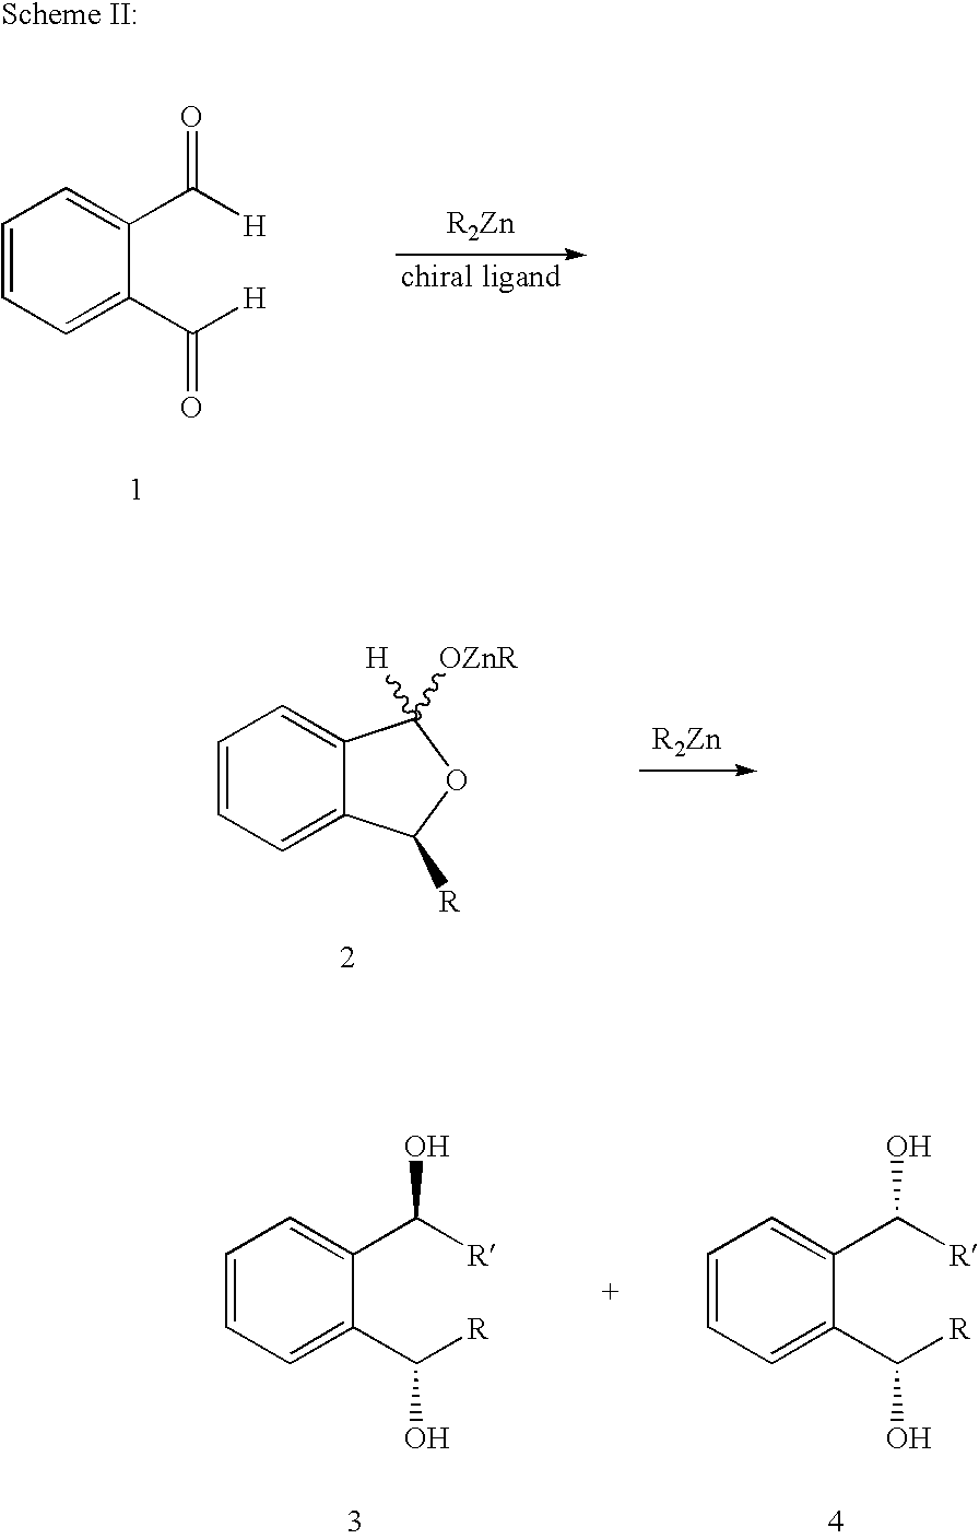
C1=CC=C(C([H])=O)C(C([H])=O)=C1.C1=CC=C2C(=C1)C([H])([OZnR])OC2[R].C1=CC=C(C([R])O)C(C([R])O)=C1.C1=CC=C(C([R])O)C(C([R])O)=C1
